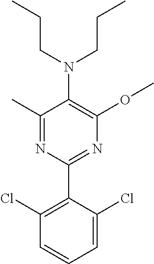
C1(C)=NC(C2=C(Cl)C=CC=C2Cl)=NC(OC)=C1N(CCC)CCC
